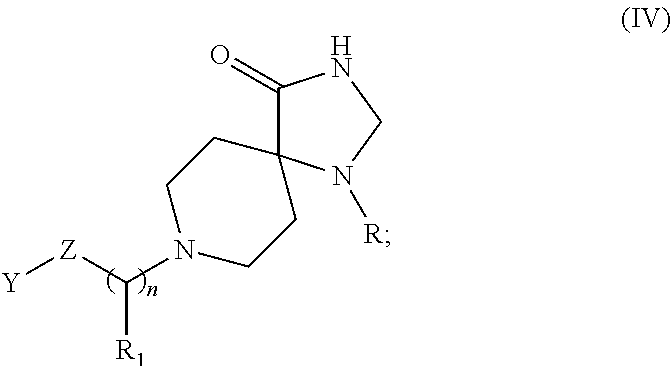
C1CN(C([Z][Y])[R1])CCC12C(=O)NCN2[R]
